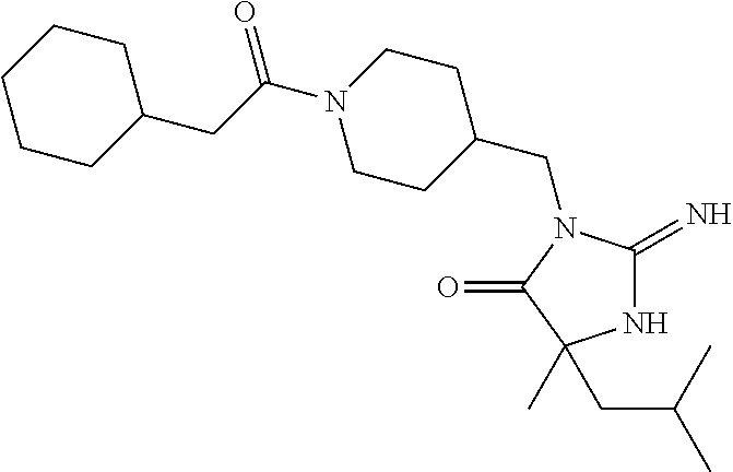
N1C(=N)N(CC2CCN(C(CC3CCCCC3)=O)CC2)C(=O)C1(C)CC(C)C
